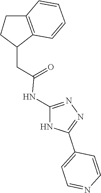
N1=C(NC(=O)CC2C3=C(CC2)C=CC=C3)NC(C2=CC=NC=C2)=N1
